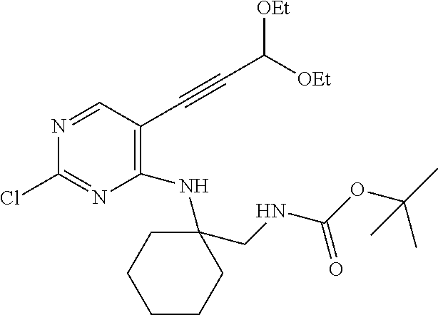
C1(NC2(CNC(OC(C)(C)C)=O)CCCCC2)=C(C#CC([OEt])[OEt])C=NC(Cl)=N1
